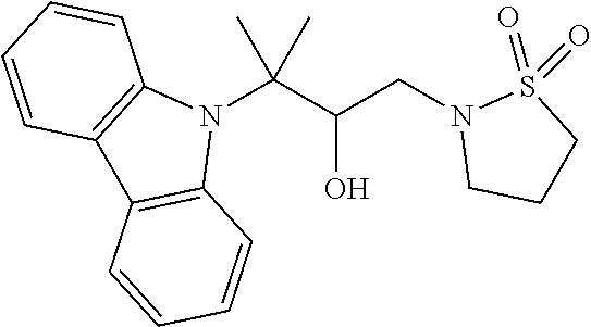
N1(C(C(CN2CCCS2(=O)=O)O)(C)C)C2=C(C3=C1C=CC=C3)C=CC=C2
